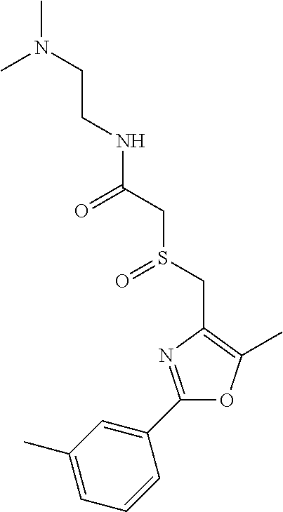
C(CN(C)C)NC(CS(CC1=C(C)OC(C2=CC(C)=CC=C2)=N1)=O)=O
